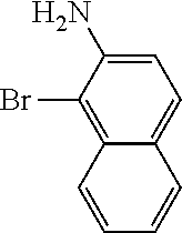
C1=C(N)C(Br)=C2C(=C1)C=CC=C2
